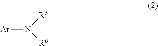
[Ar]N([R6])[R5]
